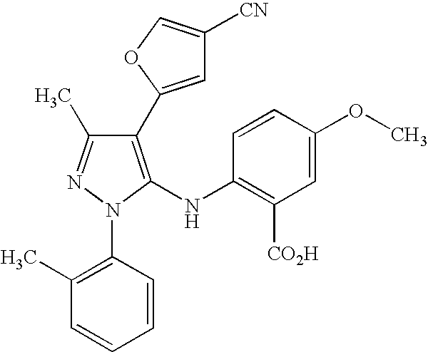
C1(C2=CC([CN])=CO2)=C(NC2=C([CO2H])C=C(OC)C=C2)N(C2=C(C)C=CC=C2)N=C1C
